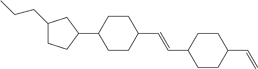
C1(CCC)CCC(C2CCC(C=CC3CCC(C=C)CC3)CC2)C1
